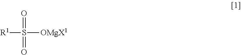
[R1]S(=O)(=O)[OMgX1]
